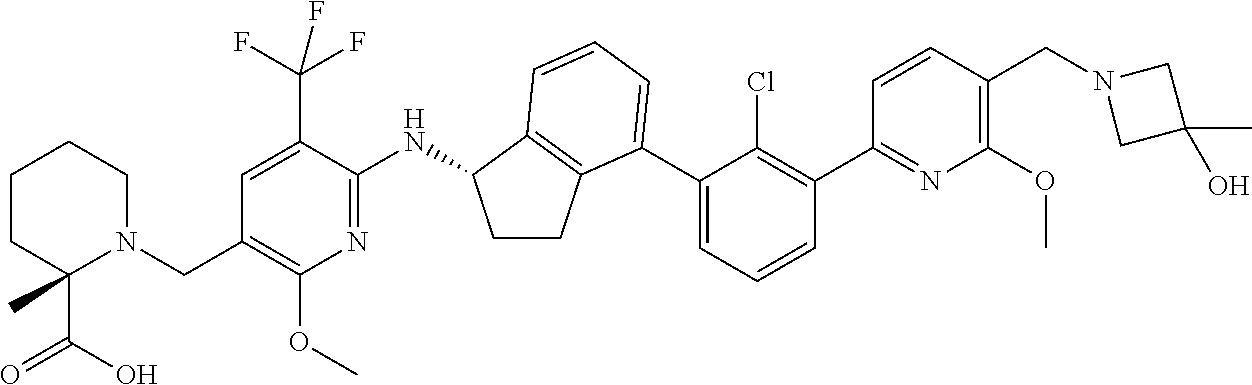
C(C1=C(OC)N=C(NC2CCC3=C2C=CC=C3C2=CC=CC(C3=NC(OC)=C(CN4CC(O)(C)C4)C=C3)=C2Cl)C(C(F)(F)F)=C1)N1CCCCC1(C(O)=O)C
